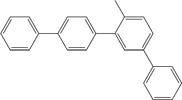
C1=CC(C2=CC=C(C3=CC(C4=CC=CC=C4)=CC=C3C)C=C2)=CC=C1
